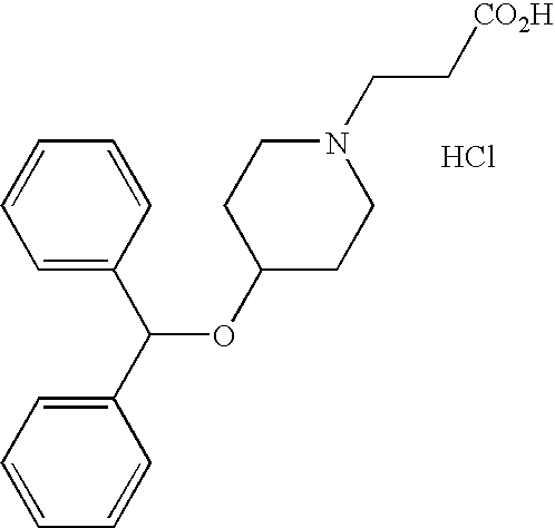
C1=CC=C(C(OC2CCN(CC[CO2H])CC2)C2=CC=CC=C2)C=C1.Cl
